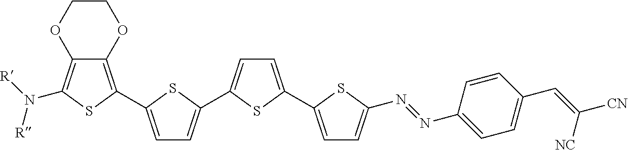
C12=C(N([R])[R])SC(C3=CC=C(C4=CC=C(C5=CC=C(N=NC6=CC=C(C=C([CN])[NC])C=C6)S5)S4)S3)=C1OCCO2
